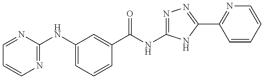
C1=NC(NC2=CC=CC(C(=O)NC3=NN=C(C4=NC=CC=C4)N3)=C2)=NC=C1
